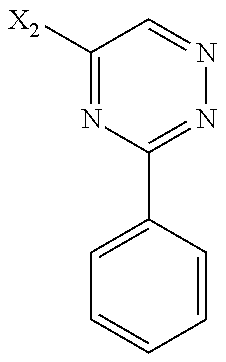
C1([X2])=NC(C2=CC=CC=C2)=NN=C1
